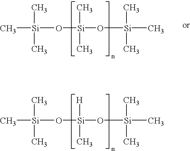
C[Si](O[Si](O[Si](C)(C)C)(C)C)(C)C.C[Si](O[Si](O[Si](C)(C)C)([H])C)(C)C
